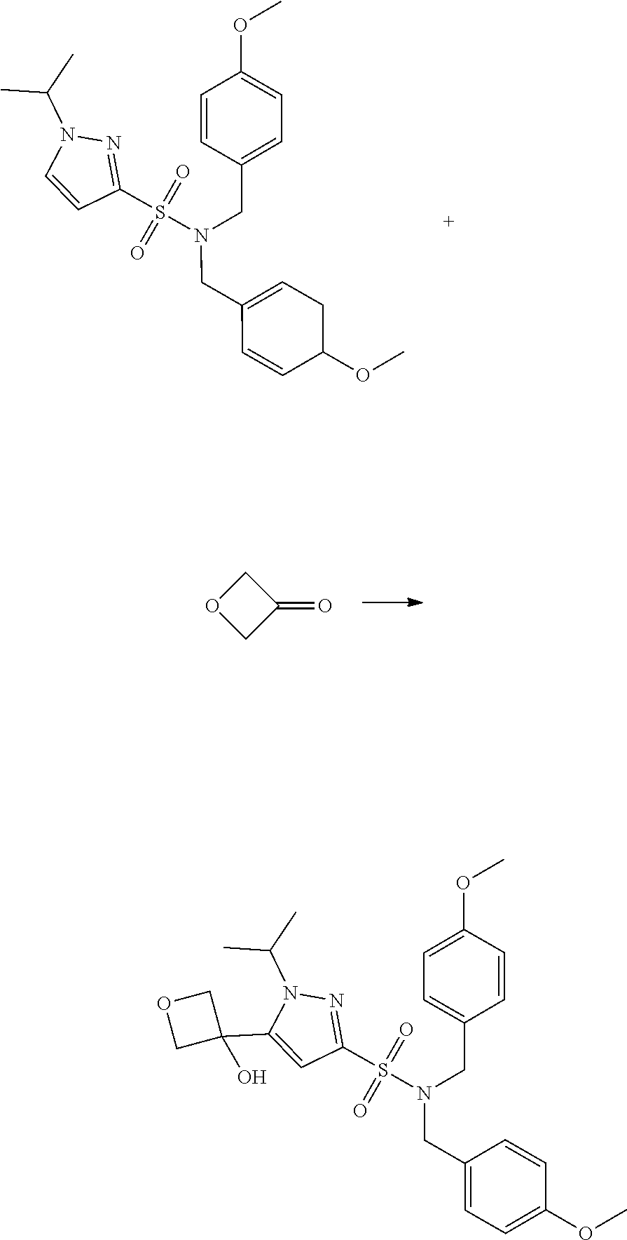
N1(C(C)C)C=CC(S(N(CC2=CC=C(OC)C=C2)CC2=CCC(OC)C=C2)(=O)=O)=N1.C1OCC1=O.N1(C(C)C)C(C2(O)COC2)=CC(S(N(CC2=CC=C(OC)C=C2)CC2=CC=C(OC)C=C2)(=O)=O)=N1
